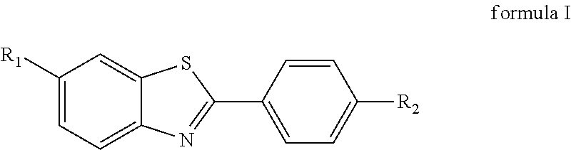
C1([R1])=CC=C2C(=C1)SC(C1=CC=C([R2])C=C1)=N2
